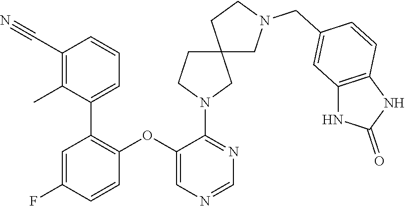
C1=C(F)C=CC(OC2=CN=CN=C2N2CC3(CC2)CN(CC2=CC4=C(C=C2)NC(=O)N4)CC3)=C1C1=CC=CC(C#N)=C1C
